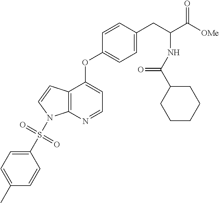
C12=C(N=CC=C1OC1=CC=C(CC(C([OMe])=O)NC(C3CCCCC3)=O)C=C1)N(S(=O)(=O)C1=CC=C(C)C=C1)C=C2
